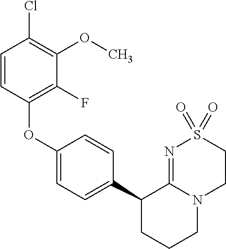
C1(OC2=C(F)C(OC)=C(Cl)C=C2)=CC=C(C2CCCN3C2=NS(=O)(=O)CC3)C=C1
